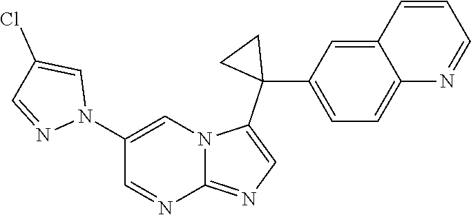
C1(N2C=C(Cl)C=N2)=CN2C(=NC=C2C2(C3=CC=C4C(=C3)C=CC=N4)CC2)N=C1
